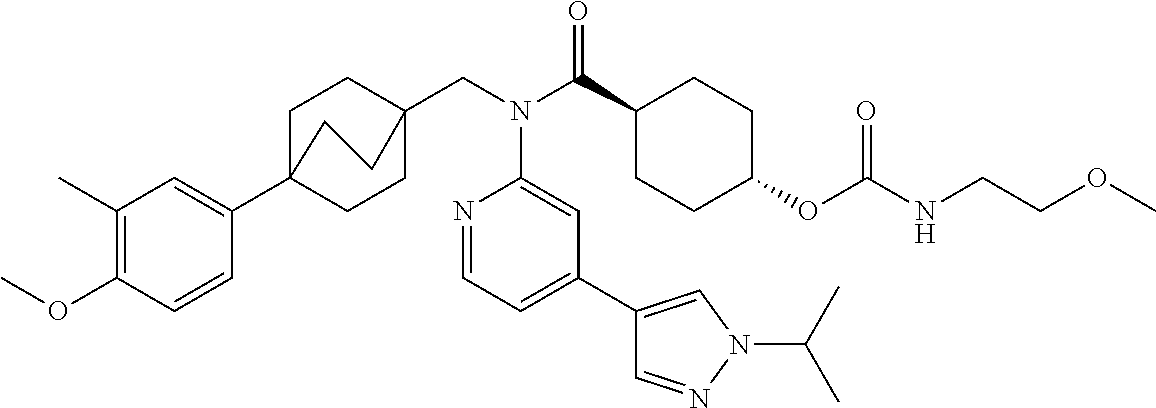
C1(C)=C(OC)C=CC(C23CCC(CN(C(C4CCC(OC(NCCOC)=O)CC4)=O)C4=CC(C5=CN(C(C)C)N=C5)=CC=N4)(CC2)CC3)=C1
